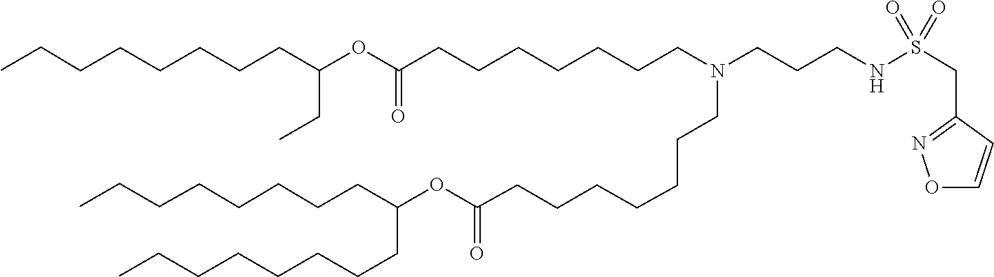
O(C(=O)CCCCCCCN(CCCCCCCC(OC(CC)CCCCCCCC)=O)CCCNS(CC1=NOC=C1)(=O)=O)C(CCCCCCCC)CCCCCCCC
